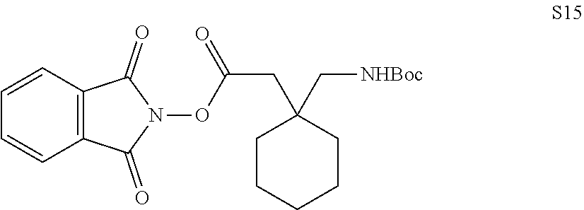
C12=C(C=CC=C1)C(=O)N(OC(CC1(C[NHBoc])CCCCC1)=O)C2=O
